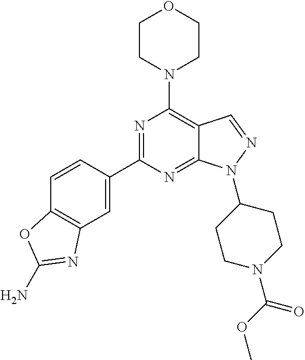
N1=C(C2=CC3=C(C=C2)OC(N)=N3)N=C2C(=C1N1CCOCC1)C=NN2C1CCN(C(OC)=O)CC1
